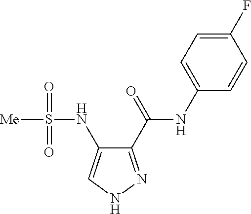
C1(C(=O)NC2=CC=C(F)C=C2)=NNC=C1NS([Me])(=O)=O
